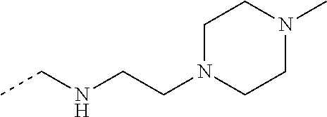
C(NCCN1CCN(C)CC1)C
